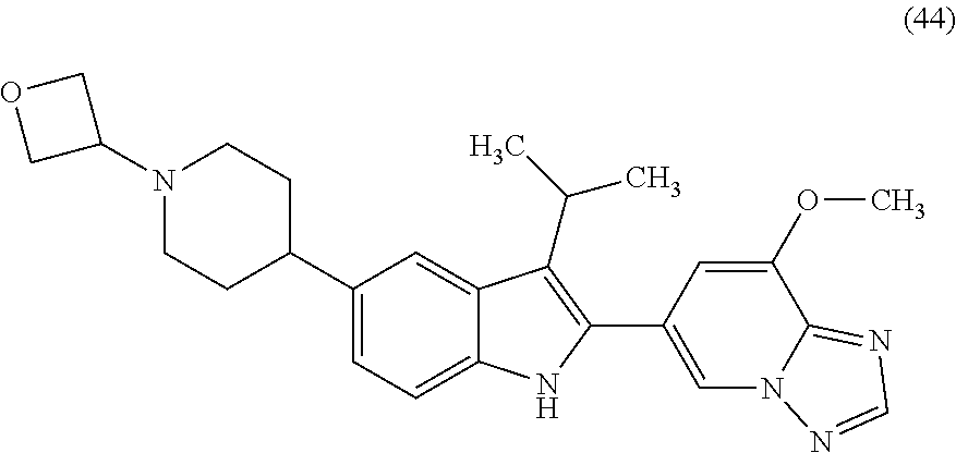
C1CC(C2=CC=C3C(=C2)C(C(C)C)=C(C2=CN4C(=NC=N4)C(OC)=C2)N3)CCN1C1COC1
